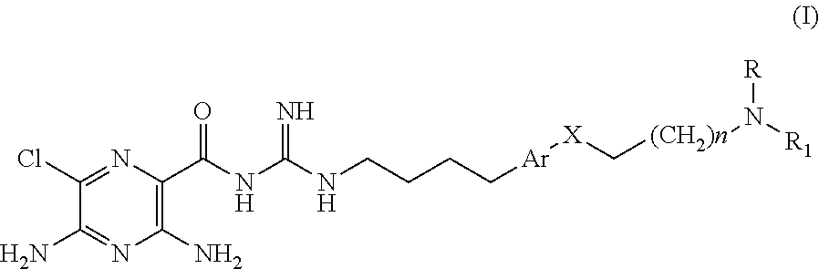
C1(N)=C(C(NC(NCCCC[Ar][X]C[(CH2)n]N([R1])[R])=N)=O)N=C(Cl)C(N)=N1
